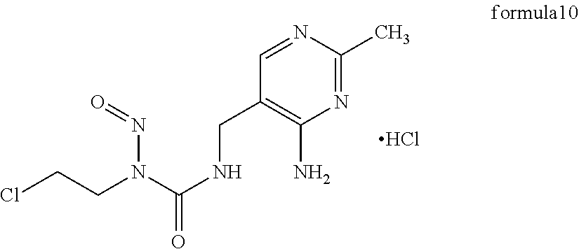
Cl.C(C1=C(N)N=C(C)N=C1)NC(=O)N(CCCl)N=O
